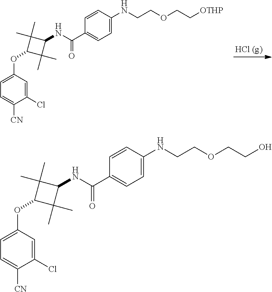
C1=CC(C(=O)NC2C(C)(C)C(OC3=CC=C([CN])C(Cl)=C3)C2(C)C)=CC=C1NCCOCC[OTHP].C1=CC(C(=O)NC2C(C)(C)C(OC3=CC=C([CN])C(Cl)=C3)C2(C)C)=CC=C1NCCOCCO
